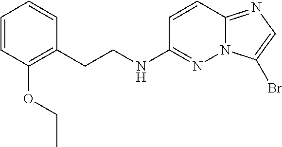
C(CNC1=NN2C(=NC=C2Br)C=C1)C1=C(OCC)C=CC=C1
